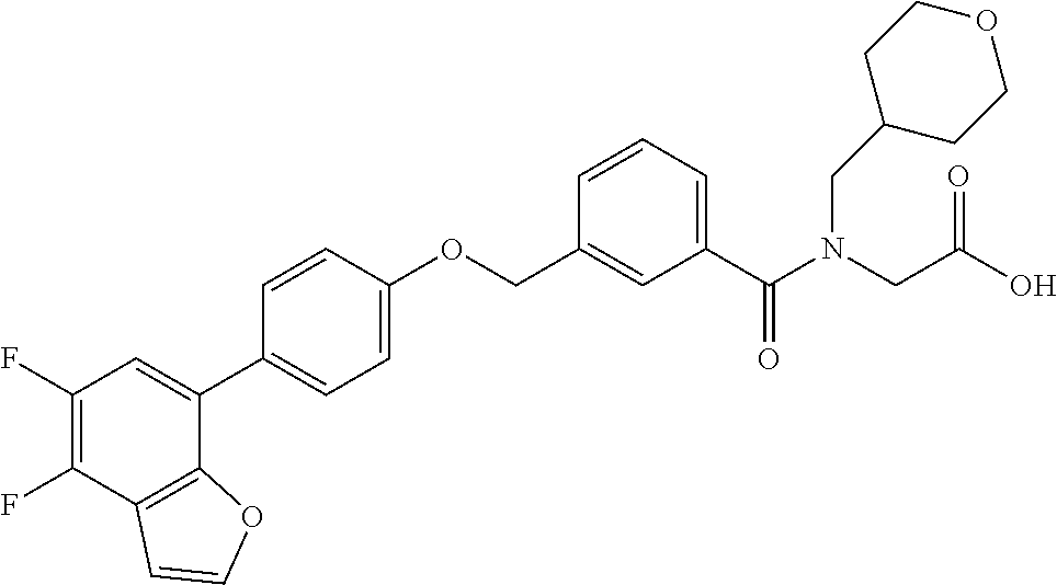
C1(F)=C(F)C2=C(C(C3=CC=C(OCC4=CC(C(N(CC(O)=O)CC5CCOCC5)=O)=CC=C4)C=C3)=C1)OC=C2
